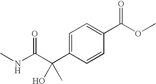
N(C(C(C1=CC=C(C(OC)=O)C=C1)(C)O)=O)C
